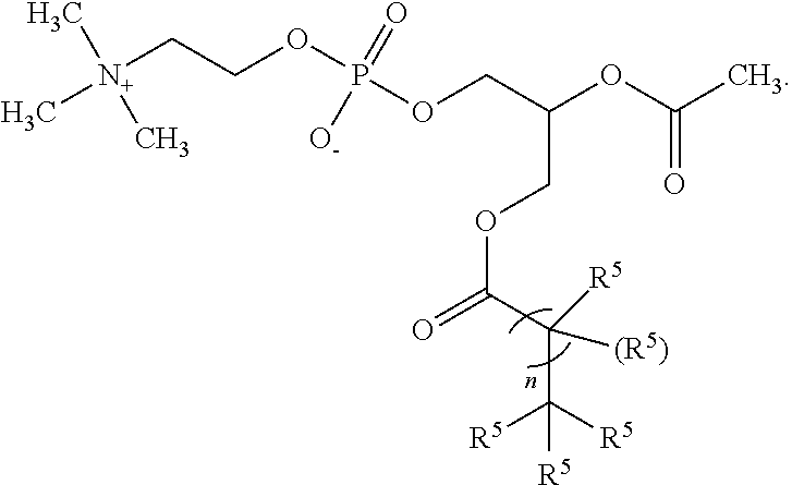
O(C(=O)C)C(COP(OCC[N+](C)(C)C)(=O)[O-])COC(C(C([R5])([R5])[R5])([(R5)])[R5])=O
